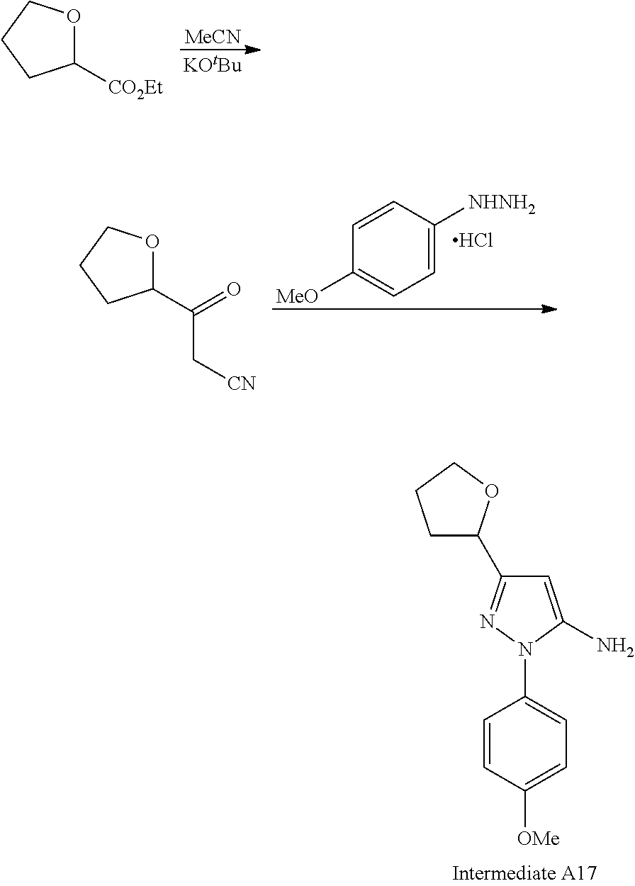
C1=CC([OMe])=CC=C1N1C(N)=CC(C2CCCO2)=N1.[MeCN].[KOtBu].C1([CO2Et])OCCC1.[MeO]C1=CC=C([NHNH2])C=C1.Cl.C1(C(=O)C[CN])OCCC1
